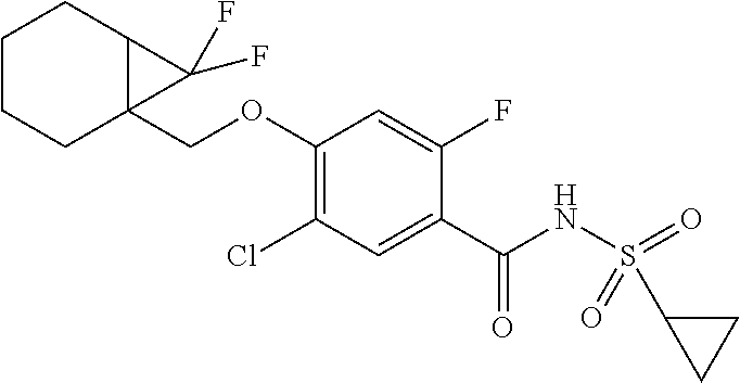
C1(Cl)=C(OCC23C(CCCC2)C3(F)F)C=C(F)C(C(NS(C2CC2)(=O)=O)=O)=C1
